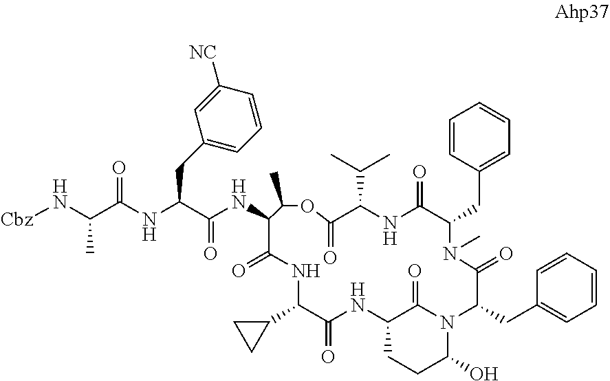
N(C(C(NC(C(NC1C(=O)NC(C2CC2)C(=O)NC2CCC(O)N(C2=O)C(CC2=CC=CC=C2)C(=O)N(C)C(CC2=CC=CC=C2)C(=O)NC(C(C)C)C(=O)OC1C)=O)CC1=CC=CC([NC])=C1)=O)C)[Cbz]
